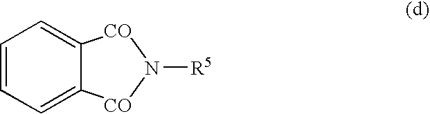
C1=CC=C2C(=C1)[CO]N([R5])[CO]2
